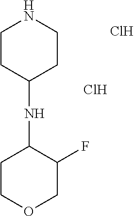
C1CC(NC2CCOCC2F)CCN1.Cl.Cl
